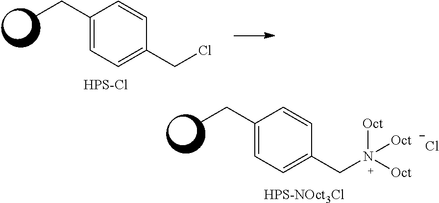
CCC1=CC=C(CN([Oct])([Oct])[Oct])C=C1.[Cl-].[HPS-NOct3Cl].CCC1=CC=C(CCl)C=C1.[HPS-Cl]
